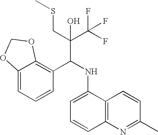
C12=CC=CC(C(NC3=CC=CC4=C3C=CC(C)=N4)C(C(F)(F)F)(CSC)O)=C1OCO2
